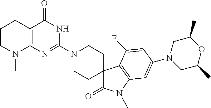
C1CN(C)C2=C(C1)C(=O)NC(N1CCC3(CC1)C(=O)N(C)C1=C3C(F)=CC(N3CC(C)OC(C)C3)=C1)=N2
